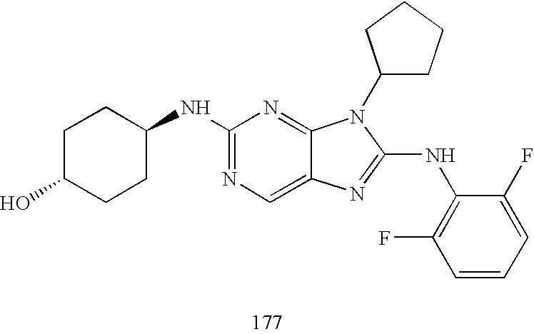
C1(NC2CCC(O)CC2)=NC=C2C(=N1)N(C1CCCC1)C(NC1=C(F)C=CC=C1F)=N2
